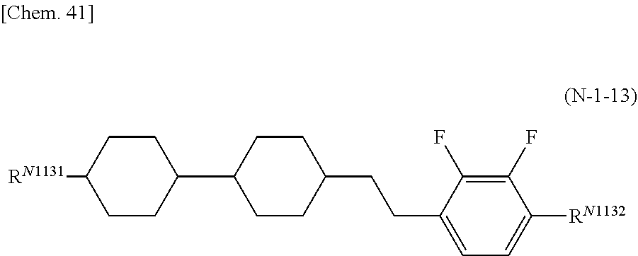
C1(C2CCC([RN1131])CC2)CCC(CCC2=CC=C([RN1132])C(F)=C2F)CC1
